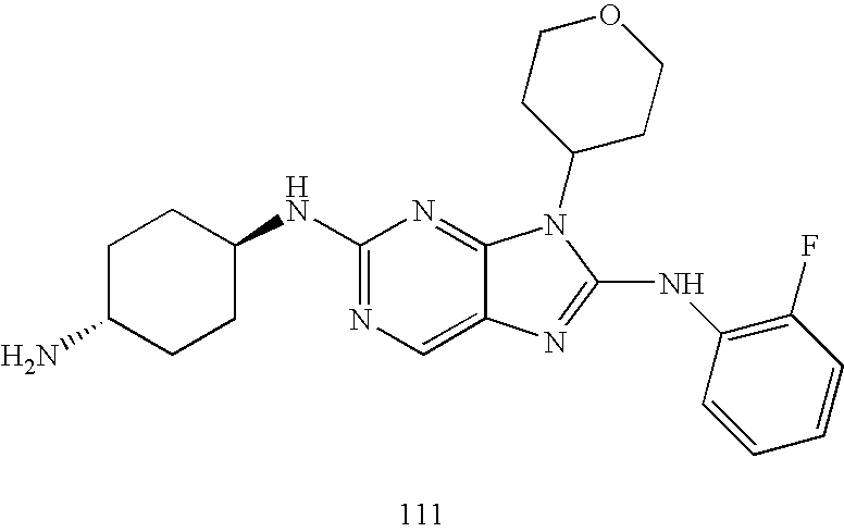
C1C(N)CCC(NC2=NC=C3C(=N2)N(C2CCOCC2)C(NC2=C(F)C=CC=C2)=N3)C1
